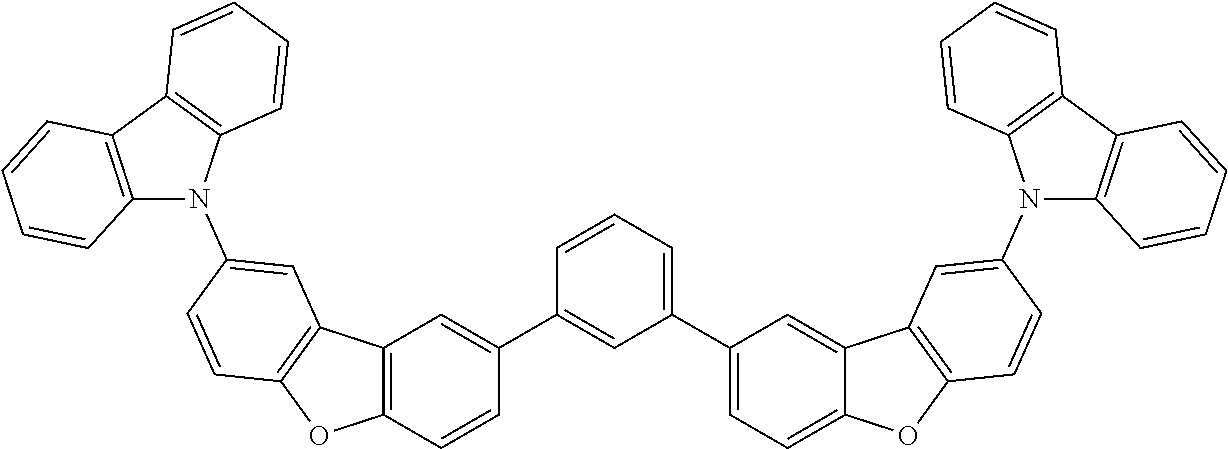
C1(C2=CC3=C(C=C2)OC2=C3C=C(N3C4=C(C5=C3C=CC=C5)C=CC=C4)C=C2)=CC(C2=CC=C3C(=C2)C2=C(O3)C=CC(N3C4=C(C5=C3C=CC=C5)C=CC=C4)=C2)=CC=C1
